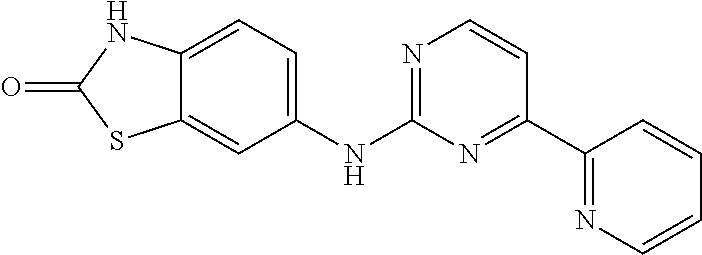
C1(NC2=NC=CC(C3=NC=CC=C3)=N2)=CC=C2C(=C1)SC(=O)N2
